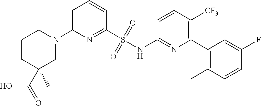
C1CC(C(=O)O)(C)CN(C2=CC=CC(S(NC3=NC(C4=C(C)C=CC(F)=C4)=C([CF3])C=C3)(=O)=O)=N2)C1
